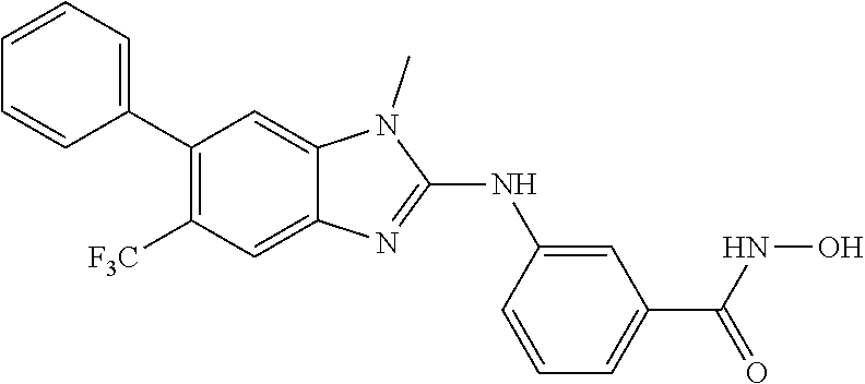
C1(C2=CC=CC=C2)=C([F3C])C=C2C(=C1)N(C)C(NC1=CC(C(NO)=O)=CC=C1)=N2
